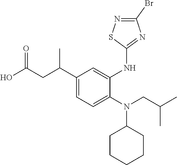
C1(C(CC(O)=O)C)=CC=C(N(CC(C)C)C2CCCCC2)C(NC2=NC(Br)=NS2)=C1
